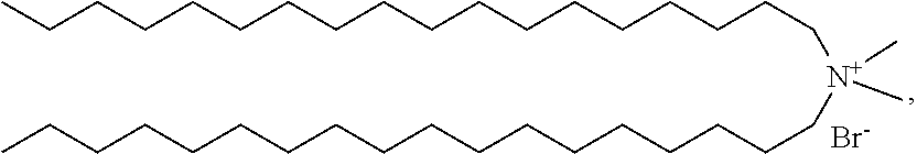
CCCCCCCCCCCCCCCCCC[N+](CCCCCCCCCCCCCCCCCC)(C)C.[Br-]
